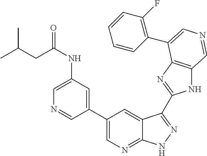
C1(C2=CN=C3C(=C2)C(C2=NC4=C(N2)C=NC=C4C2=C(F)C=CC=C2)=NN3)=CC(NC(CC(C)C)=O)=CN=C1
